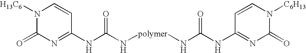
N1([H13C6])C(=O)N=C(NC(N[polymer]NC(=O)NC2=NC(=O)N([C6H13])C=C2)=O)C=C1
